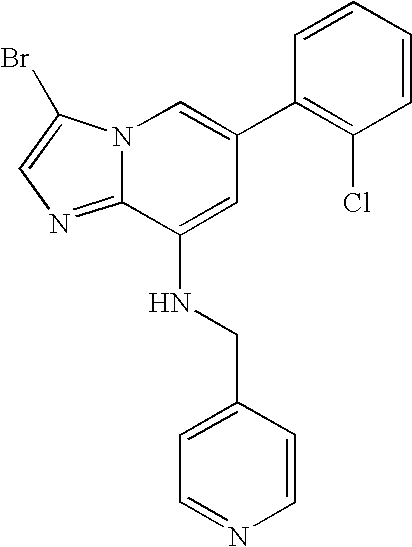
N12C(=NC=C1Br)C(NCC1=CC=NC=C1)=CC(C1=C(Cl)C=CC=C1)=C2
